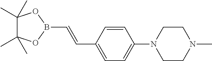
C(B1OC(C)(C)C(C)(C)O1)=CC1=CC=C(N2CCN(C)CC2)C=C1
